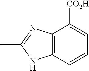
C12=C(C=CC=C1[CO2H])NC(C)=N2
